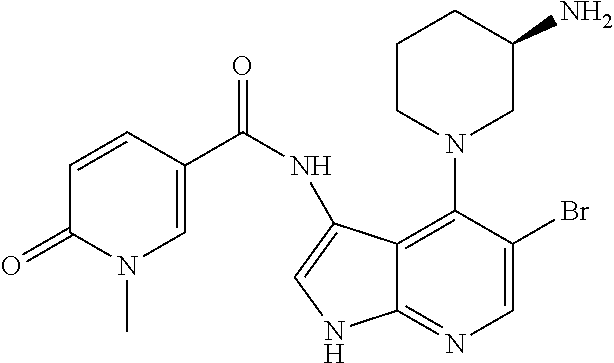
C12=C(N3CC(N)CCC3)C(Br)=CN=C1NC=C2NC(=O)C1=CN(C)C(=O)C=C1
